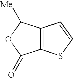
C12=C(SC=C1)C(=O)OC2[Me]
